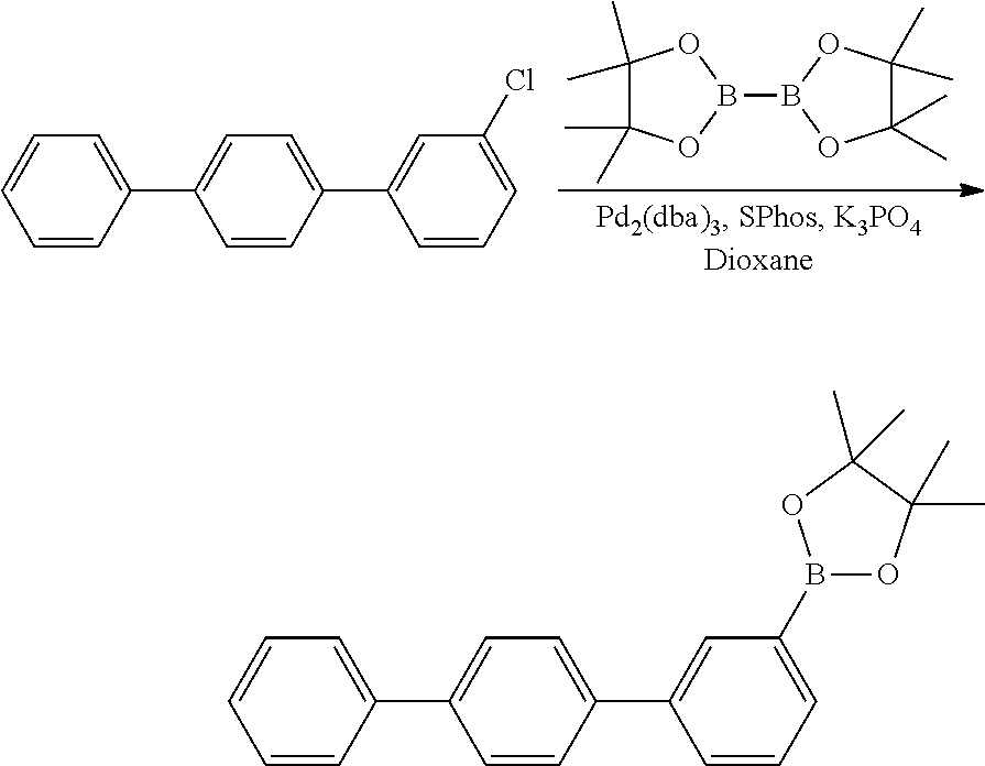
C1(C)(C)C(C)(C)OB(B2OC(C)(C)C(C)(C)O2)O1.C1=CC=CC(C2=CC=C(C3=CC(Cl)=CC=C3)C=C2)=C1.C1=CC=CC(C2=CC=C(C3=CC(B4OC(C)(C)C(C)(C)O4)=CC=C3)C=C2)=C1
